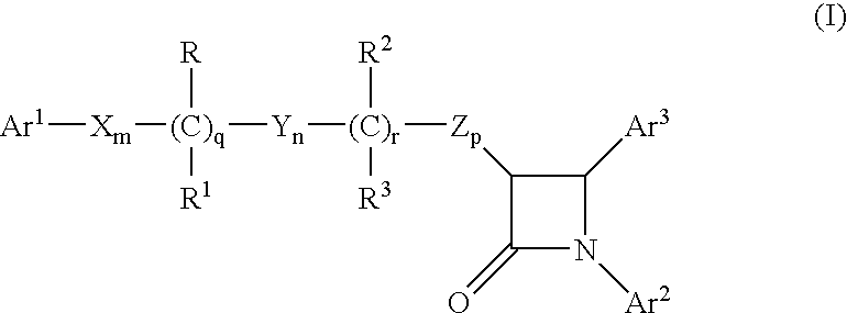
[Ar1][Xm][(C)q]([Yn][(C)r]([Zp]C1C(=O)N([Ar2])C1[Ar3])([R3])[R2])([R1])[R]
